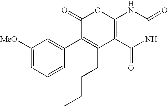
C12=C(C(=O)NC(=O)N1)C(CCCC)=C(C1=CC([MeO])=CC=C1)C(=O)O2
